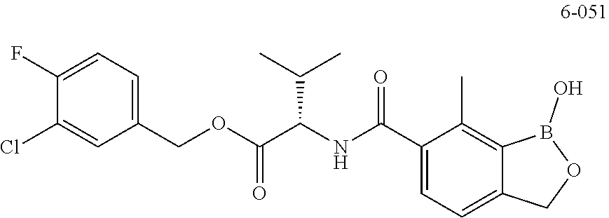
C1(F)=CC=C(COC(C(NC(C2=CC=C3C(=C2C)B(O)OC3)=O)C(C)C)=O)C=C1Cl
